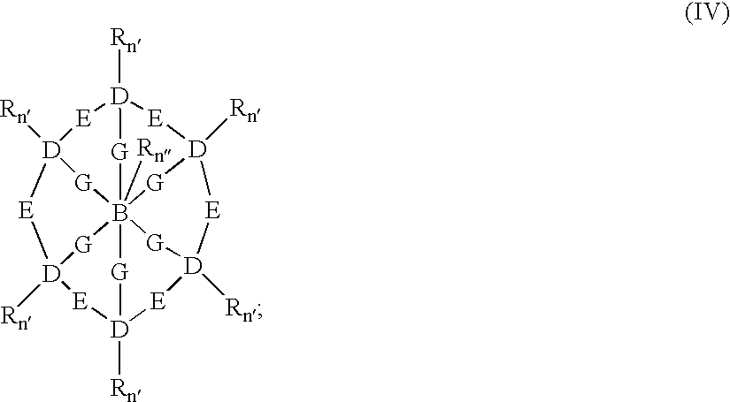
[D]12([Rn])[E][D]3([Rn])[G]B456([Rn])([G]1)[G][D]([Rn])([E][D]([Rn])([G]4)[E][D]([Rn])([G]5)[E]3)[E][D]([Rn])([E]2)[G]6
